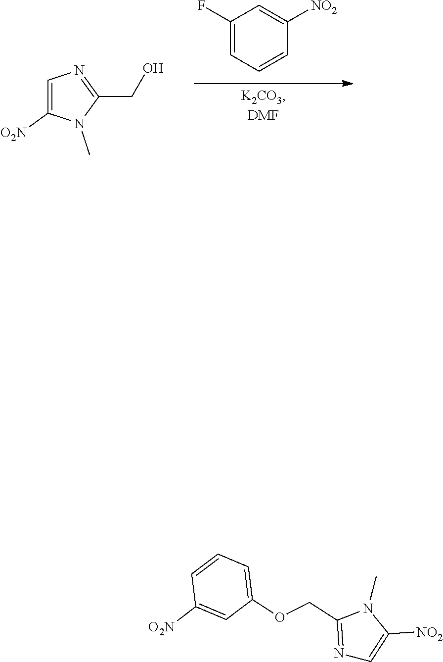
C1=C([O2N])N(C)C(CO)=N1.C1(F)=CC=CC([NO2])=C1.N1=C(COC2=CC=CC([O2N])=C2)N(C)C([NO2])=C1
